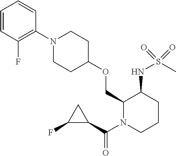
C1(COC2CCN(C3=C(F)C=CC=C3)CC2)N(C(C2CC2F)=O)CCCC1NS(C)(=O)=O
